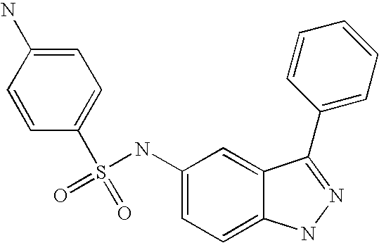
C1=CC(S(NC2=CC=C3C(=C2)C(C2=CC=CC=C2)=NN3)(=O)=O)=CC=C1N
